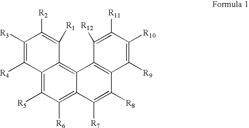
C12=C([R5])C([R6])=C3C(=C1C([R1])=C([R2])C([R3])=C2[R4])C1=C(C([R8])=C3[R7])C([R9])=C([R10])C([R11])=C1[R12]
